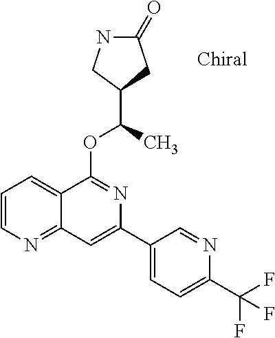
O(C1=NC(C2=CC=C(C(F)(F)F)N=C2)=CC2=NC=CC=C12)C(C1CC(=O)NC1)C
